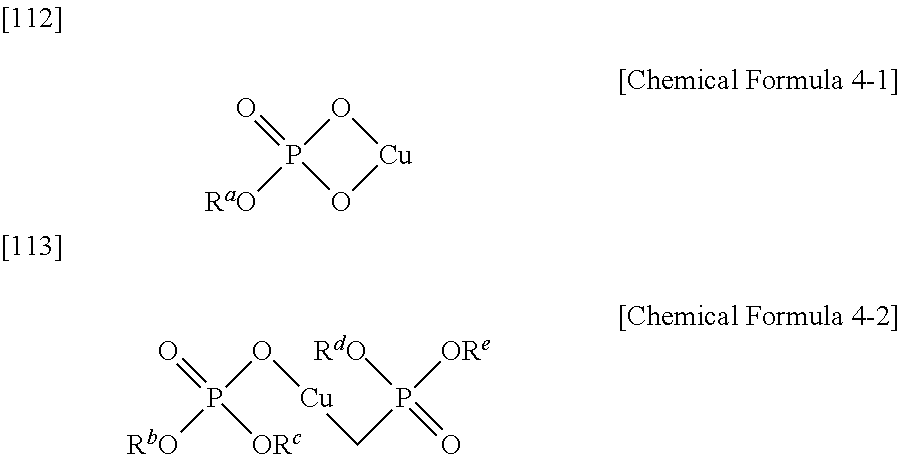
O1P(=O)([RaO])O[Cu]1.O(P([ORc])(=O)[RbO])[Cu]CP(=O)([RdO])[ORe]
